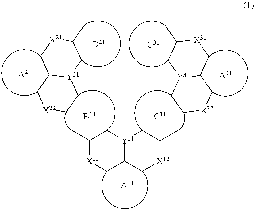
C12C[X12]C(C)C[Y11]1CC(C)[X11]C2.[A11].C1[X32]CC2[Y31](C1)CC(C)[X31]C2.C1[X22]CC2[Y21](C1)CC(C)[X21]C2.[A21].[B11].[C11].[A31]
